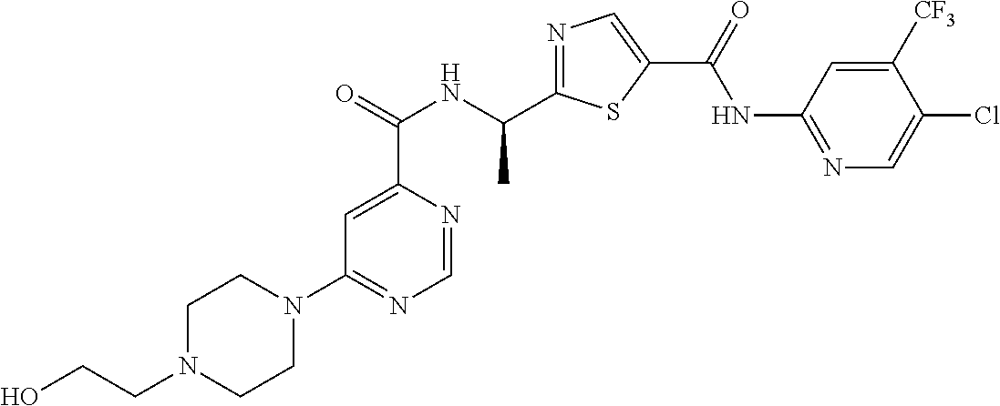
N1=C(C(NC(C2=CC(N3CCN(CCO)CC3)=NC=N2)=O)C)SC(C(=O)NC2=NC=C(Cl)C([CF3])=C2)=C1
